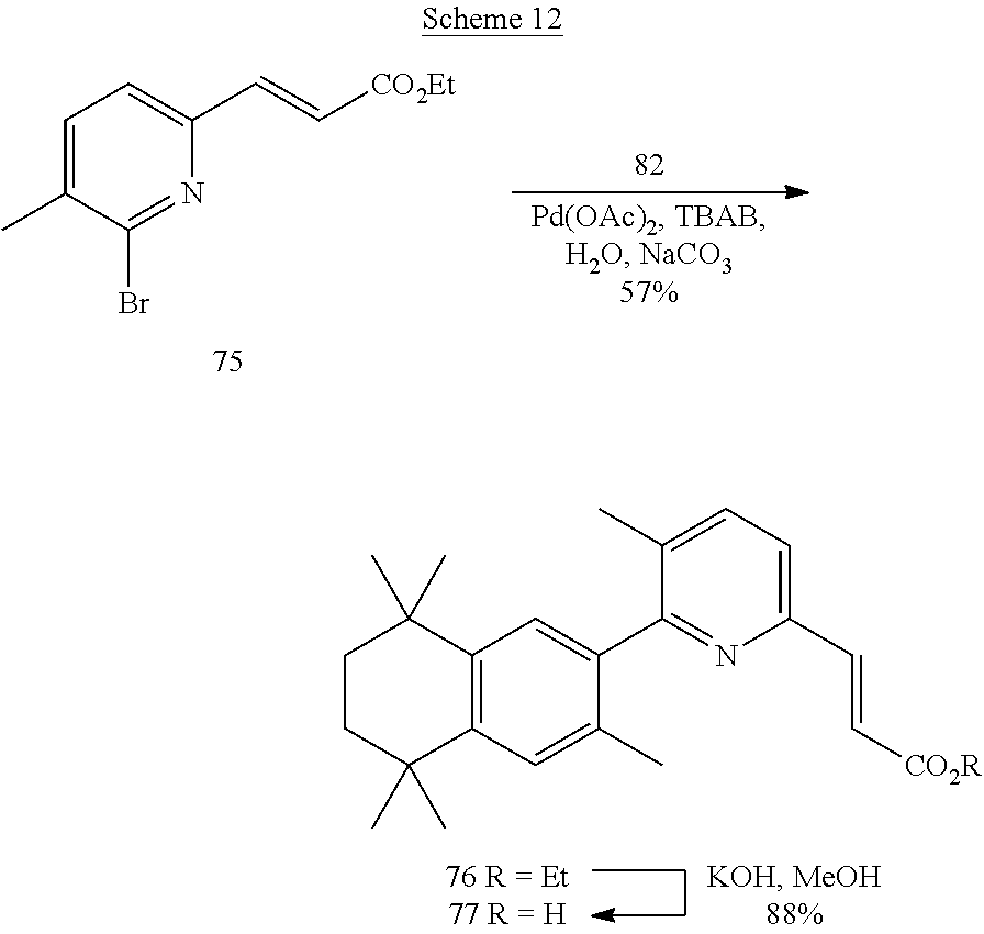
C1=C(C)C(Br)=NC(C=C[CO2Et])=C1.C1=C(C)C(C2=CC3=C(C=C2C)C(C)(C)CCC3(C)C)=NC(C=C[CO2R])=C1
